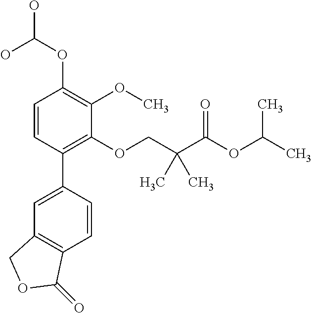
C1=CC(C2=CC3=C(C=C2)C(=O)OC3)=C(OCC(C(OC(C)C)=O)(C)C)C(OC)=C1OC(O)O
